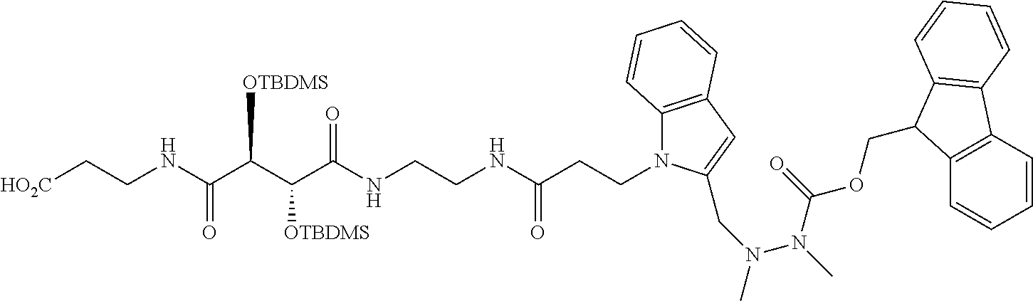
[HO2C]CCNC(C(C(C(NCCNC(CCN1C2=C(C=C1CN(N(C(OCC1C3=C(C=CC=C3)C3=C1C=CC=C3)=O)C)C)C=CC=C2)=O)=O)[OTBDMS])[OTBDMS])=O
